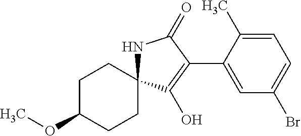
C1C(OC)CCC2(C1)NC(=O)C(C1=CC(Br)=CC=C1C)=C2O
